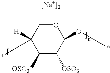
O1CC([H])(*)C([OSO3_])C([OSO3_])C1O*.[[Na+]2]
